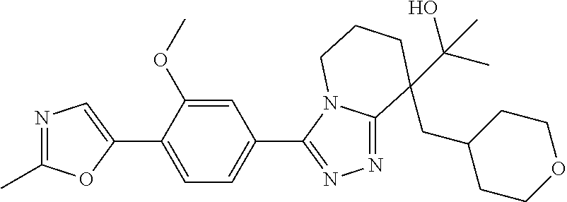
N1=C(C)OC(C2=CC=C(C3=NN=C4N3CCCC4(C(O)(C)C)CC3CCOCC3)C=C2OC)=C1
